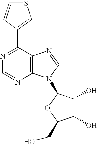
S1C=CC(C2=NC=NC3=C2N=CN3C2C(O)C(O)C(CO)O2)=C1
